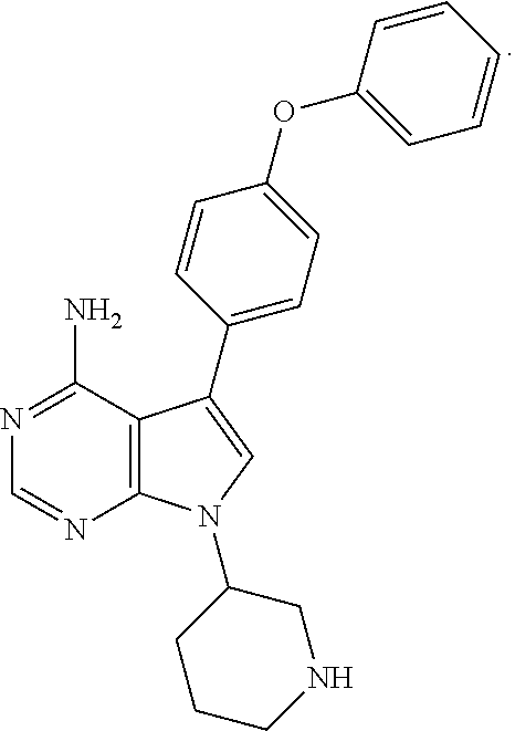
C12=C(C(N)=NC=N1)C(C1=CC=C(OC3=CC=CC=C3)C=C1)=CN2C1CCCNC1
